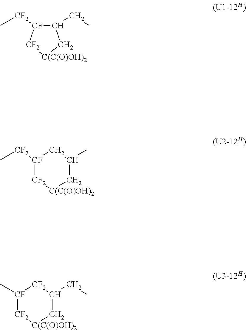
C1(CC)[CF]([CF2]C)[CF2][C(C(O)OH)2]C1.[CF]1([CF2]C)[CF2][C(C(O)OH)2]CC(C)C1.[CF]1(C)[CF2][C(C(O)OH)2]CC(CC)[CF2]1
